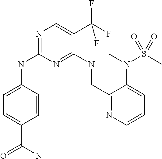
C1=CC(NC2=NC=C(C(F)(F)F)C(NCC3=NC=CC=C3N(S(C)(=O)=O)C)=N2)=CC=C1C(=O)N
